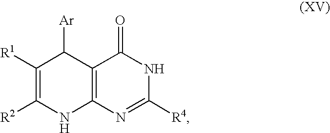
C1([R1])=C([R2])NC2=C(C1[Ar])C(=O)NC([R4])=N2
